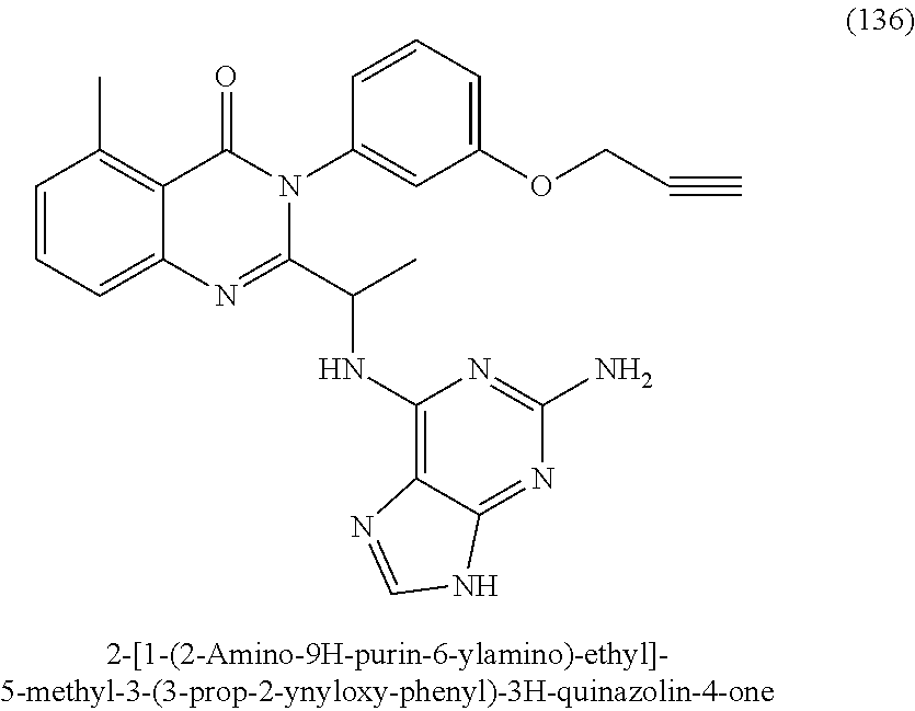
C1=CC=C2C(=C1C)C(=O)N(C1=CC(OCC#C)=CC=C1)C(C(C)NC1=C3C(=NC(N)=N1)NC=N3)=N2
